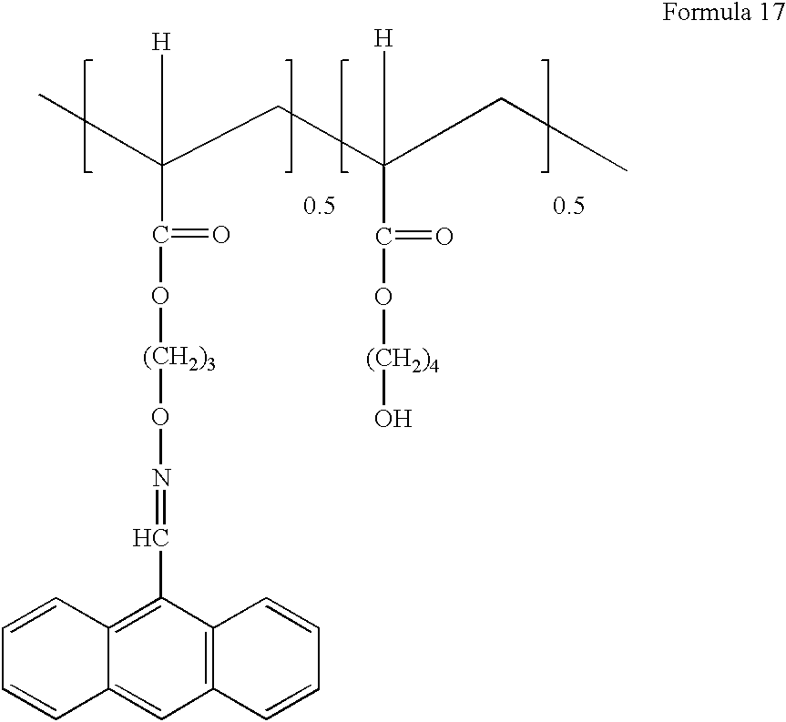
[H]C(C(=O)O[(CH2)3]ON=CC1=C2C(=CC3=C1C=CC=C3)C=CC=C2)(CC([H])(C(=O)O[(CH2)4]O)CC)C
